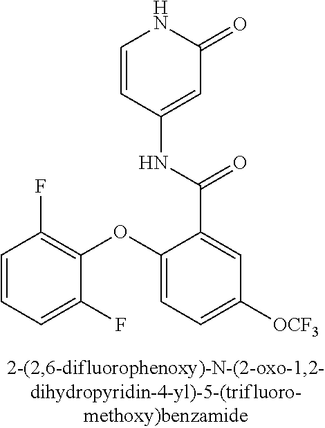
C1=CC(NC(C2=CC([OCF3])=CC=C2OC2=C(F)C=CC=C2F)=O)=CC(=O)N1
